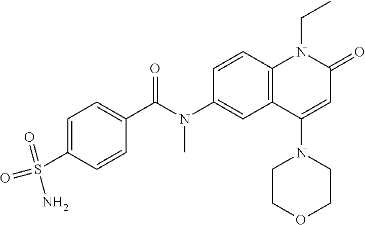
N(C1=CC2=C(C=C1)N(CC)C(=O)C=C2N1CCOCC1)(C(C1=CC=C(S(=O)(N)=O)C=C1)=O)C
